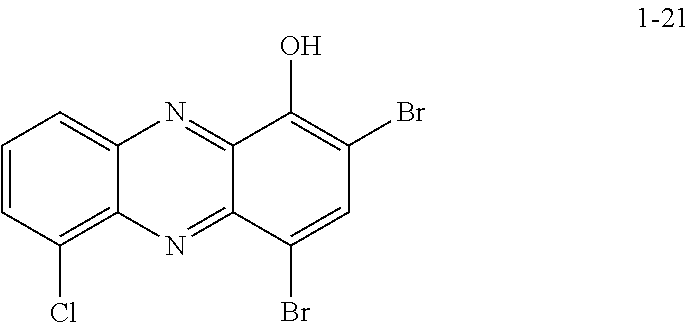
C1=CC(Cl)=C2C(=C1)N=C1C(=N2)C(Br)=CC(Br)=C1O
